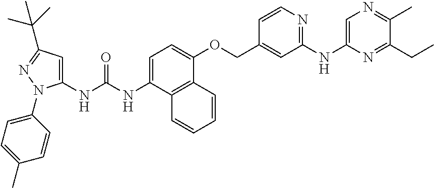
C1=C(NC(NC2=CC(C(C)(C)C)=NN2C2=CC=C(C)C=C2)=O)C2=C(C(OCC3=CC(NC4=CN=C(C)C(CC)=N4)=NC=C3)=C1)C=CC=C2
